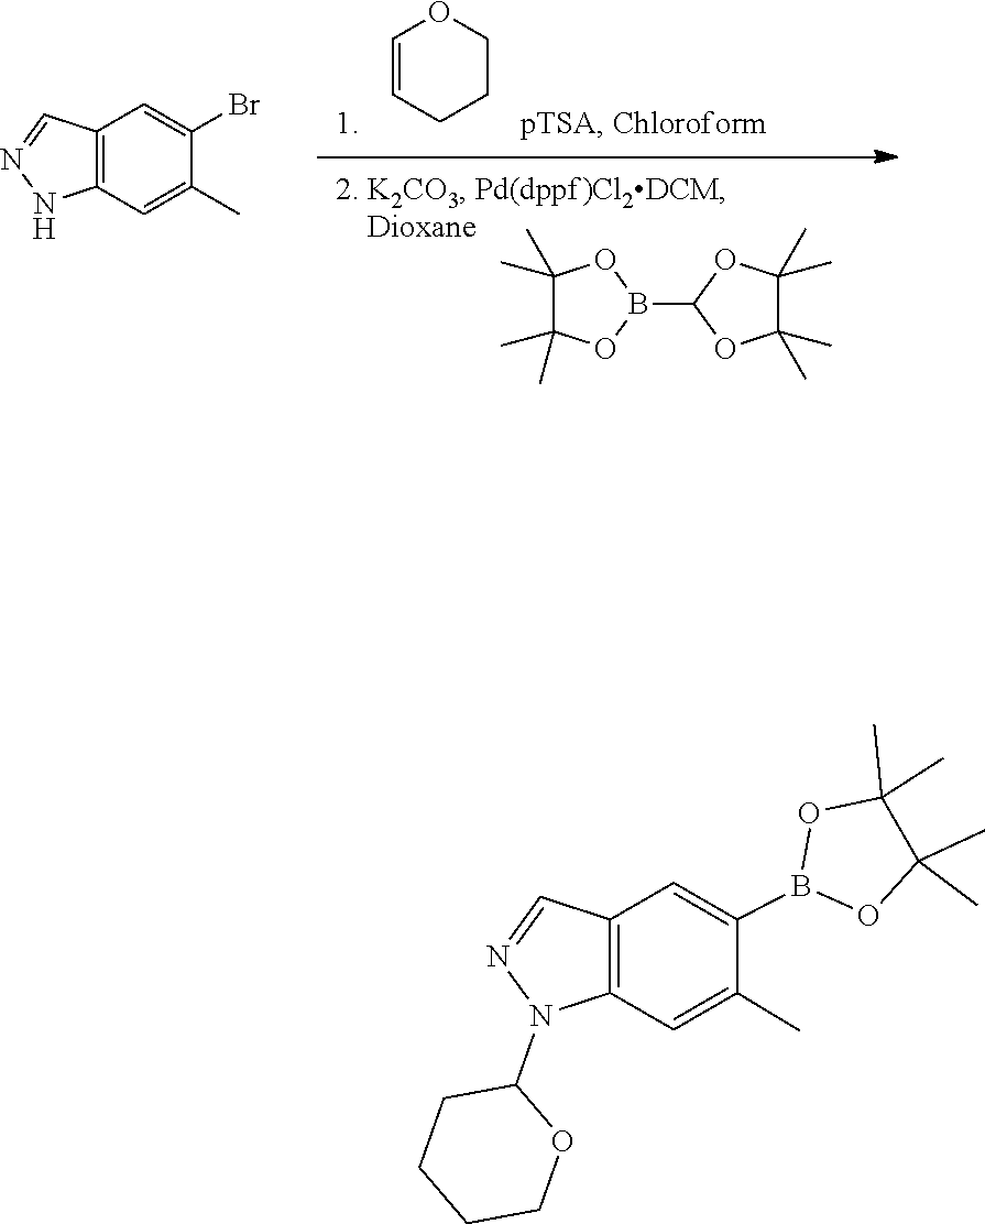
C12=C(C=C(Br)C(C)=C1)C=NN2.C1=COCCC1.C1(C)(C)C(C)(C)OB(C2OC(C)(C)C(C)(C)O2)O1.O1B(C2=CC3=C(C=C2C)N(C2CCCCO2)N=C3)OC(C)(C)C1(C)C
